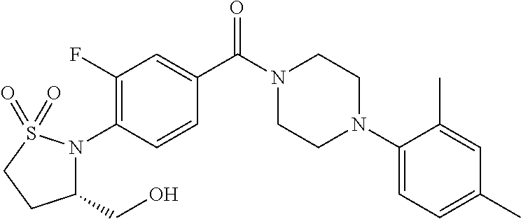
C1(F)=C(N2C(CO)CCS2(=O)=O)C=CC(C(N2CCN(C3=CC=C(C)C=C3C)CC2)=O)=C1
